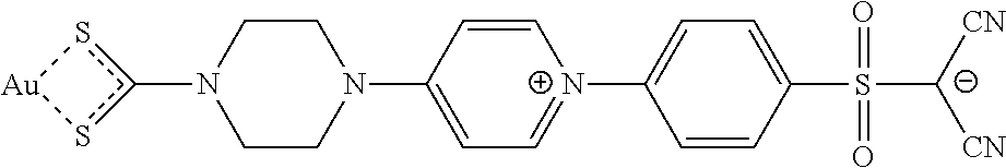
N1(c2s[Au]s2)CCN(C2=CC=[N+](C3=CC=C(S(=O)([C-]([CN])[CN])=O)C=C3)C=C2)CC1
